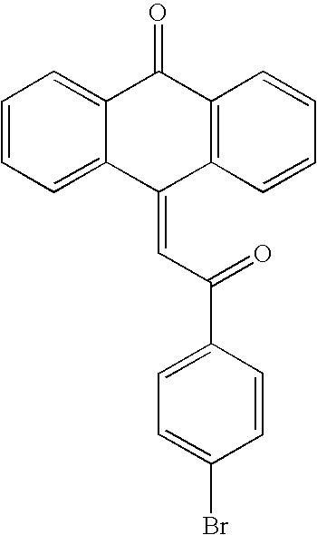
C12=CC=CC=C1C(=CC(=O)C1=CC=C(Br)C=C1)C1=C(C2=O)C=CC=C1
